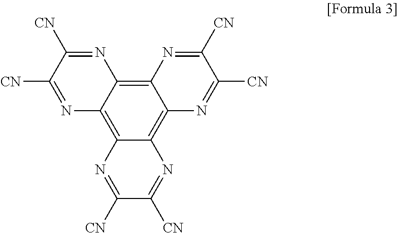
C12=C3C(=C4C(=C1N=C([CN])C([CN])=N2)N=C([CN])C([CN])=N4)N=C([CN])C([CN])=N3
